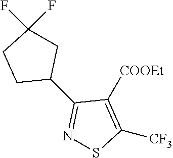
FC1(F)CCC(C2=NSC([CF3])=C2[COOEt])C1
